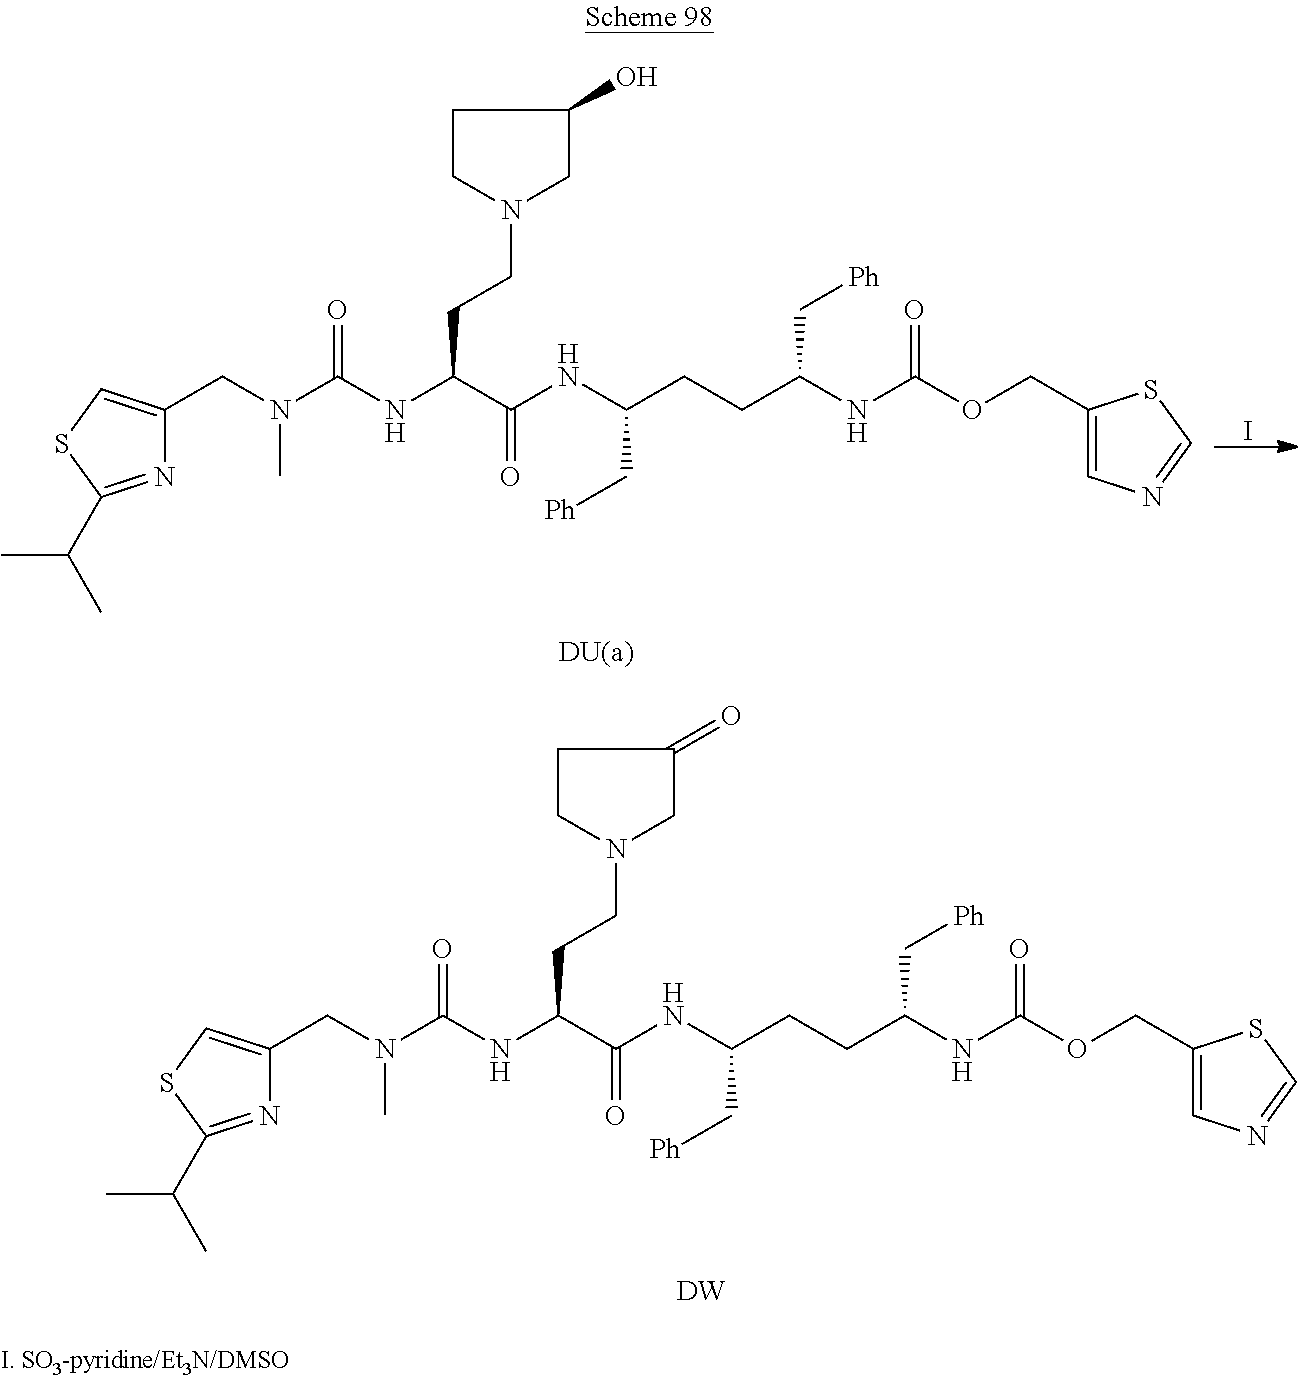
N1=C(C(C)C)SC=C1CN(C(NC(C(NC(CCC(NC(OCC1=CN=CS1)=O)C[Ph])C[Ph])=O)CCN1CC(=O)CC1)=O)C.[DW].N1=C(C(C)C)SC=C1CN(C(NC(C(NC(CCC(NC(OCC1=CN=CS1)=O)C[Ph])C[Ph])=O)CCN1CC(O)CC1)=O)C.I
